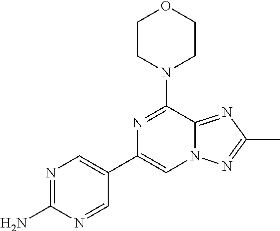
C1(C2=CN3C(=NC(C)=N3)C(N3CCOCC3)=N2)=CN=C(N)N=C1
